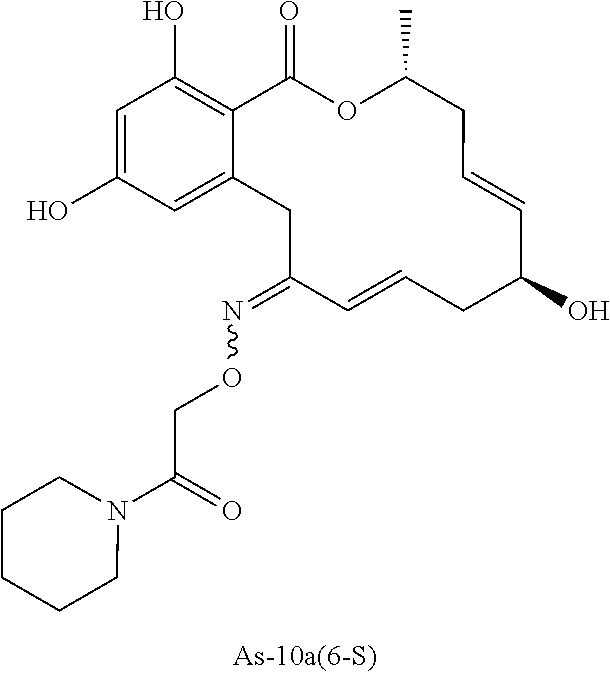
C12=C(O)C=C(O)C=C1CC(=NOCC(N1CCCCC1)=O)C=CCC(O)C=CCC(C)OC2=O
